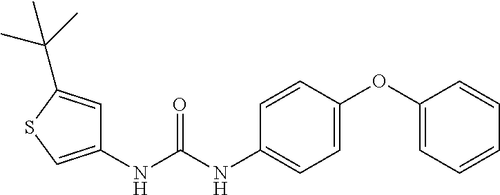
C1(OC2=CC=C(NC(NC3=CSC(C(C)(C)C)=C3)=O)C=C2)=CC=CC=C1
